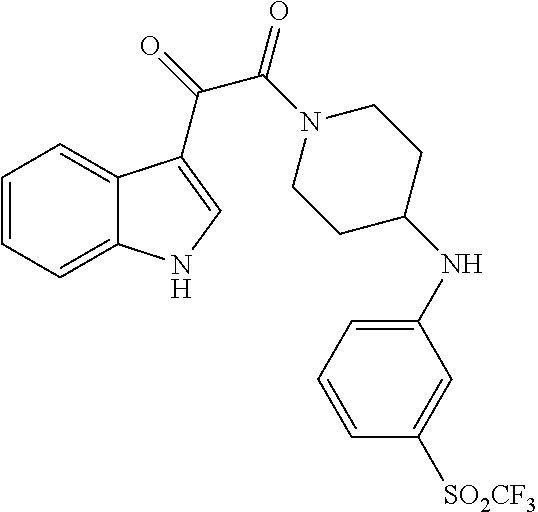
C1=CC=C2C(=C1)C(C(C(=O)N1CCC(NC3=CC=CC([SO2CF3])=C3)CC1)=O)=CN2
